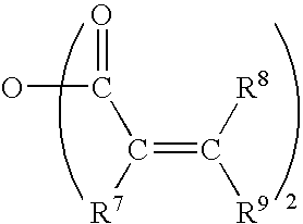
C(=O)(O)C(=C([R8])[R9])[R7]
